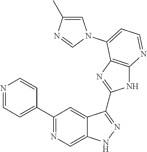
C1(C2=NC=C3C(=C2)C(C2=NC4=C(N2)N=CC=C4N2C=C(C)N=C2)=NN3)=CC=NC=C1
